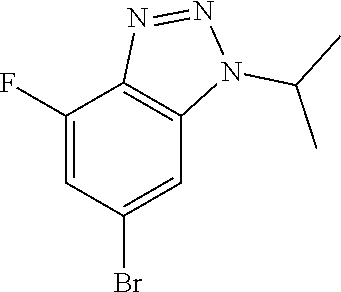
C1(F)=CC(Br)=CC2=C1N=NN2C(C)C
